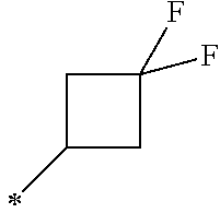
C1C(C)CC1(F)F
